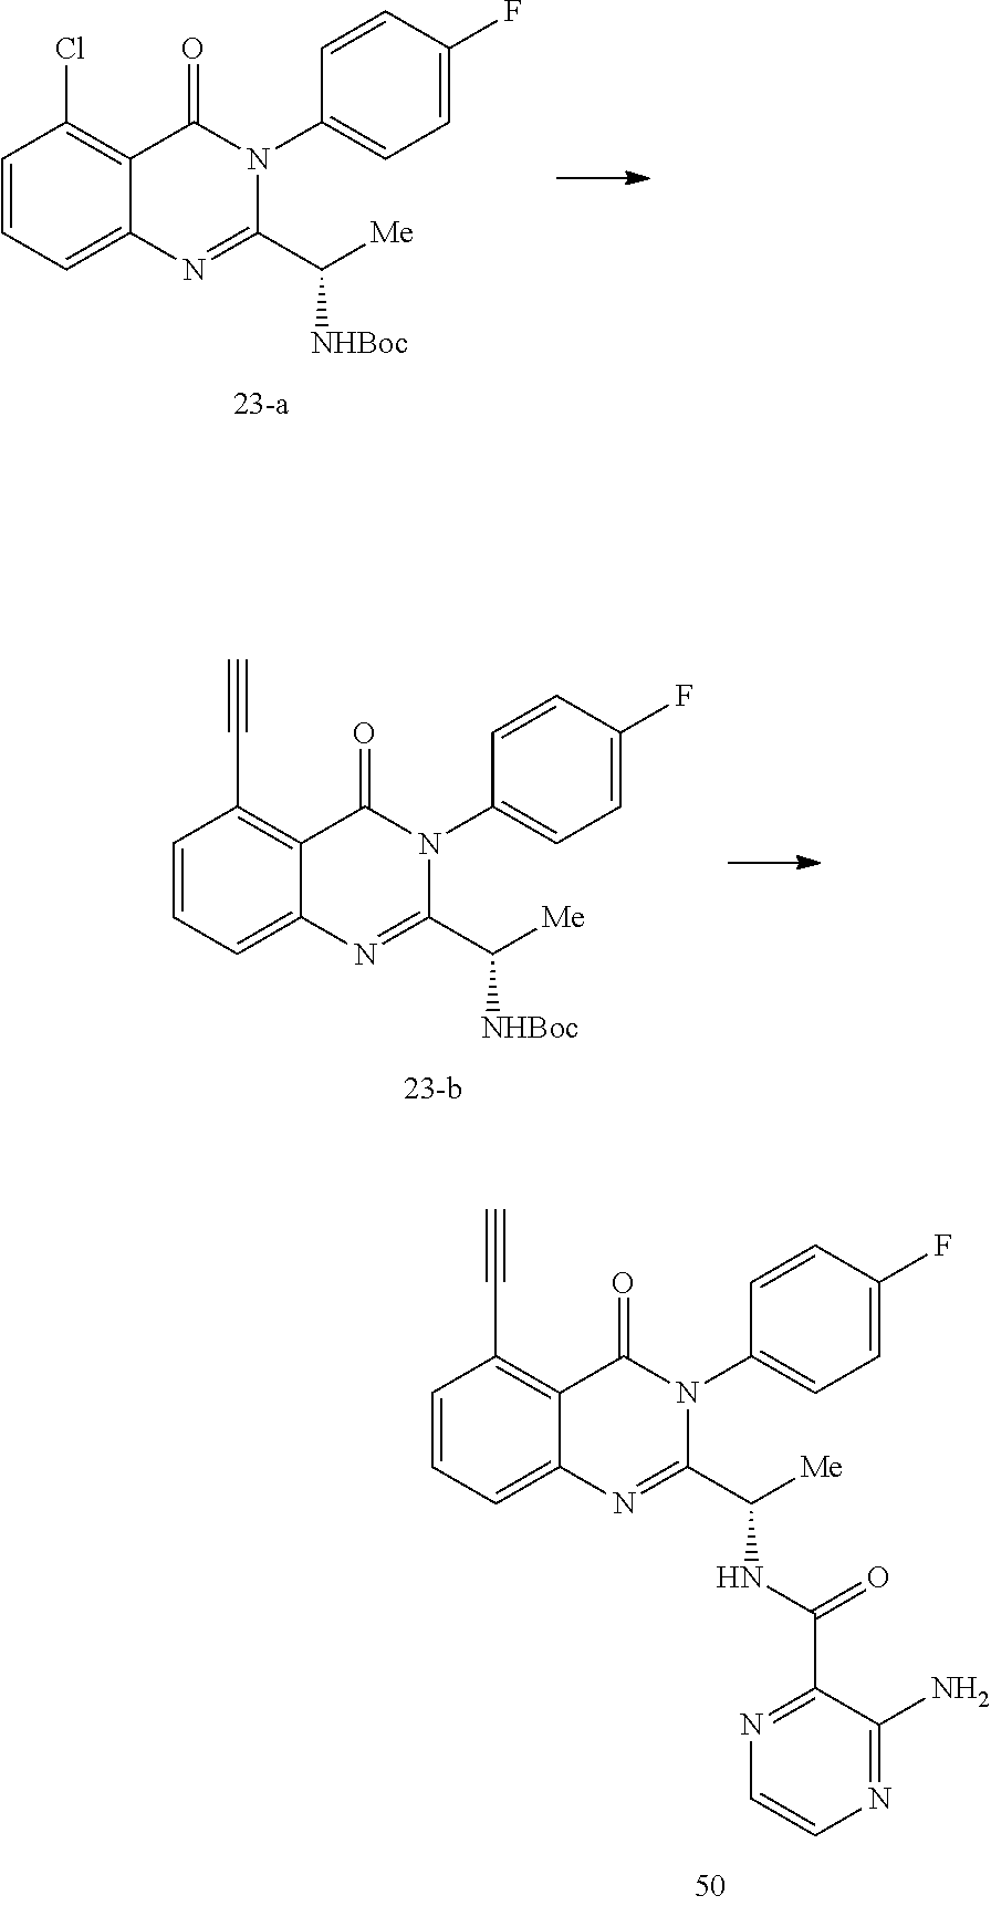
C1=CC=C2C(=C1Cl)C(=O)N(C1=CC=C(F)C=C1)C(C([Me])[NHBoc])=N2.C1=CC=C2C(=C1C#C)C(=O)N(C1=CC=C(F)C=C1)C(C([Me])[NHBoc])=N2.C1=CC=C2C(=C1C#C)C(=O)N(C1=CC=C(F)C=C1)C(C([Me])NC(C1=NC=CN=C1N)=O)=N2
